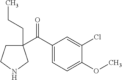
C1(C(C2=CC=C(OC)C(Cl)=C2)=O)(CCC)CCNC1
